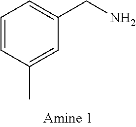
CC1=CC(CN)=CC=C1
